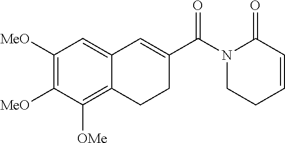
C1([MeO])=C([MeO])C([OMe])=C2C(=C1)C=C(C(N1CCC=CC1=O)=O)CC2
